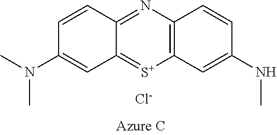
C12=C(N=C3C(=[S+]1)C=C(N(C)C)C=C3)C=CC(NC)=C2.[Cl-]
